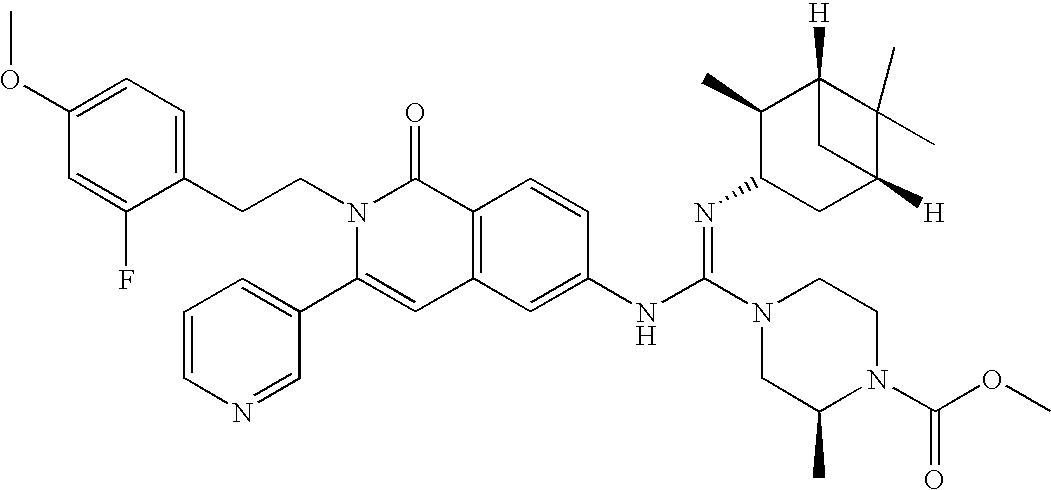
C1(OC)=CC=C(CCN2C(C3=CC=CN=C3)=CC3=C(C2=O)C=CC(NC(=NC2CC4([H])C(C)(C)C([H])(C2C)C4)N2CCN(C(OC)=O)C(C)C2)=C3)C(F)=C1
